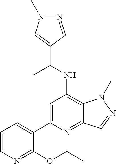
N1=CC(C(NC2=C3C(=NC(C4=CC=CN=C4OCC)=C2)C=NN3C)C)=CN1C
